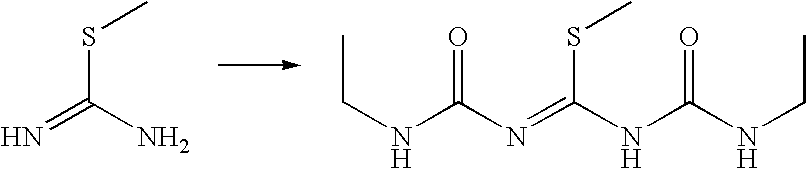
S(C(N)=N)C.O=C(N=C(SC)NC(=O)NCC)NCC
